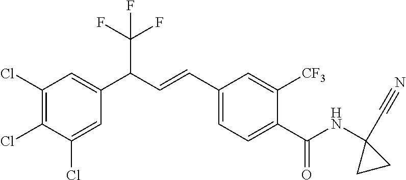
C1(Cl)=C(Cl)C(Cl)=CC(C(C=CC2=CC=C(C(=O)NC3(C#N)CC3)C([CF3])=C2)C(F)(F)F)=C1
